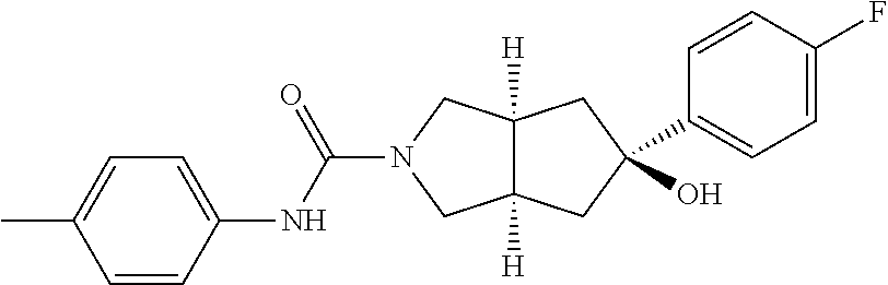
C1(C2(O)CC3([H])C([H])(CN(C(NC4=CC=C(C)C=C4)=O)C3)C2)=CC=C(F)C=C1
